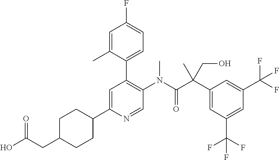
C1=C(C2CCC(CC(O)=O)CC2)N=CC(N(C(C(C2=CC(C(F)(F)F)=CC(C(F)(F)F)=C2)(C)CO)=O)C)=C1C1=CC=C(F)C=C1C
